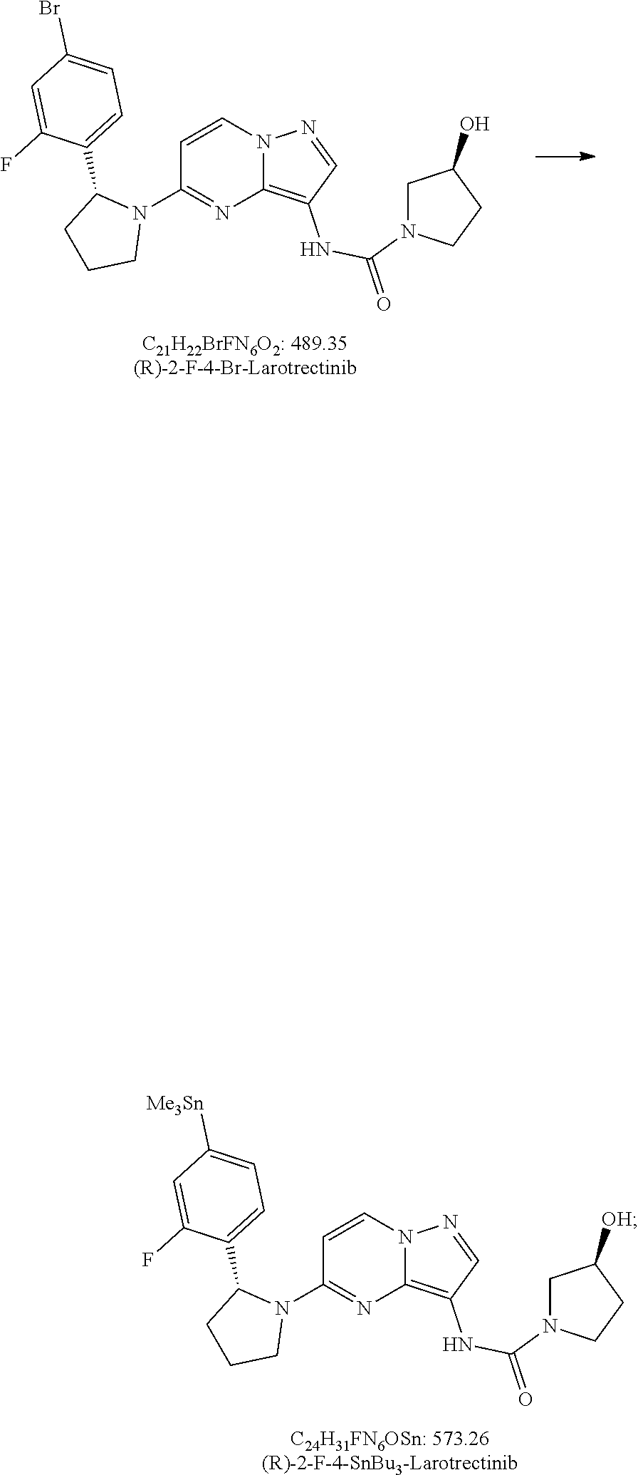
C1=CN2C(=C(NC(=O)N3CC(O)CC3)C=N2)N=C1N1C(C2=CC=C(Br)C=C2F)CCC1.[C21H22BrFN6O2: 489.35(R)-2-F-4-Br-Larotrectinib].C1=CN2C(=C(NC(=O)N3CC([OH])CC3)C=N2)N=C1N1C(C2=CC=C([Me3Sn])C=C2F)CCC1.[C24H31FN6OSn: 573.26(R)-2-F-4-SnBu3-Larotrectinib]
